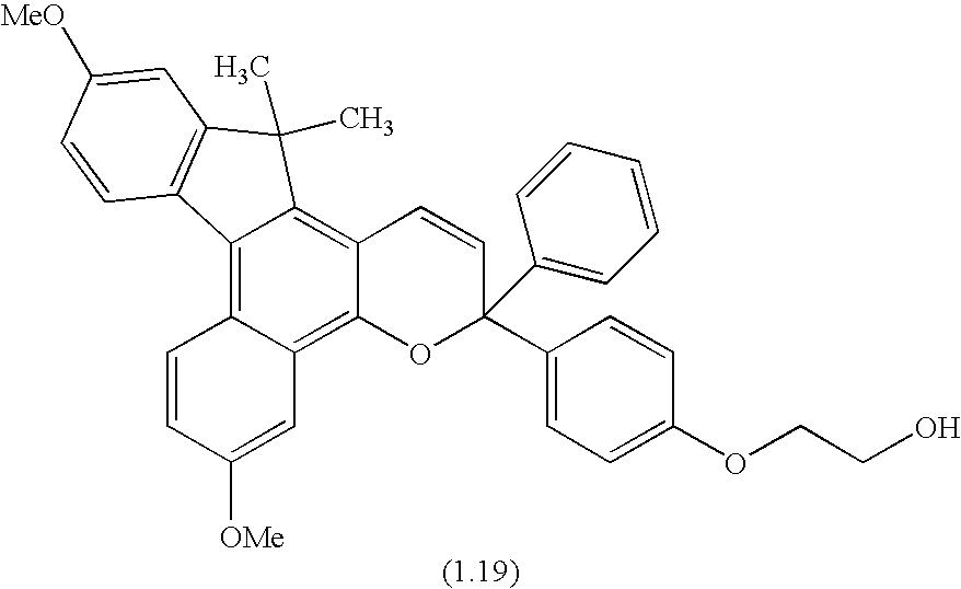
C12=C3C(=C4C(=C1C(C)(C)C1=C2C=CC([MeO])=C1)C=CC(C1=CC=C(OCCO)C=C1)(C1=CC=CC=C1)O4)C=C([OMe])C=C3
